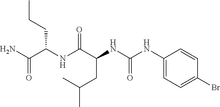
N(C(C(NC(NC1=CC=C(Br)C=C1)=O)CC(C)C)=O)C(C(N)=O)CCC
